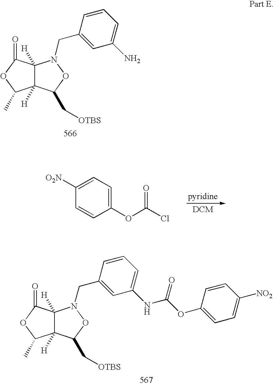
C12([H])C([H])(C(=O)OC1C)N(CC1=CC(N)=CC=C1)OC2C[OTBS].C1([O2N])=CC=C(OC(Cl)=O)C=C1.C12([H])C([H])(C(=O)OC1C)N(CC1=CC(NC(=O)OC3=CC=C([NO2])C=C3)=CC=C1)OC2C[OTBS]
